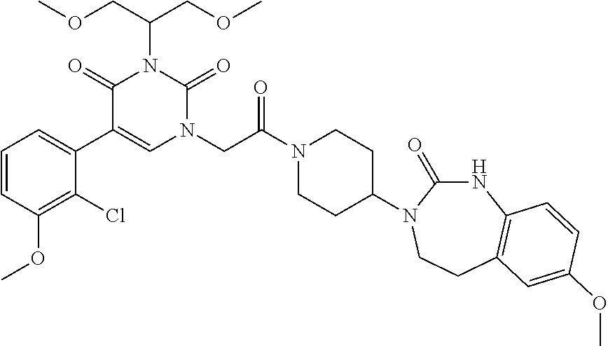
C1=CC(OC)=C(Cl)C(C2=CN(CC(N3CCC(N4C(=O)NC5=C(CC4)C=C(OC)C=C5)CC3)=O)C(=O)N(C(COC)COC)C2=O)=C1
